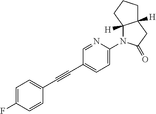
C1=CC(C#CC2=CC=C(N3C4([H])C([H])(CC3=O)CCC4)N=C2)=CC=C1F
